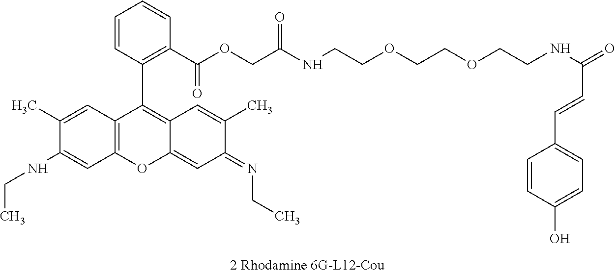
C12=C(C=C(C)C(NCC)=C1)C(C1=C(C(OCC(=O)NCCOCCOCCNC(C=CC3=CC=C(O)C=C3)=O)=O)C=CC=C1)=C1C(=CC(=NCC)C(C)=C1)O2
